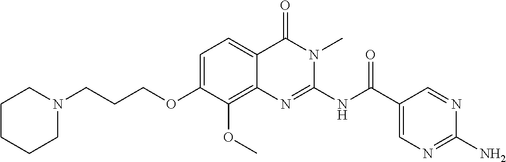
C1=C(OCCCN2CCCCC2)C(OC)=C2C(=C1)C(=O)N(C)C(NC(C1=CN=C(N)N=C1)=O)=N2
